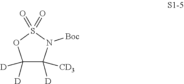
C1([D])([D])C([D])([CD3])N([Boc])S(=O)(=O)O1
